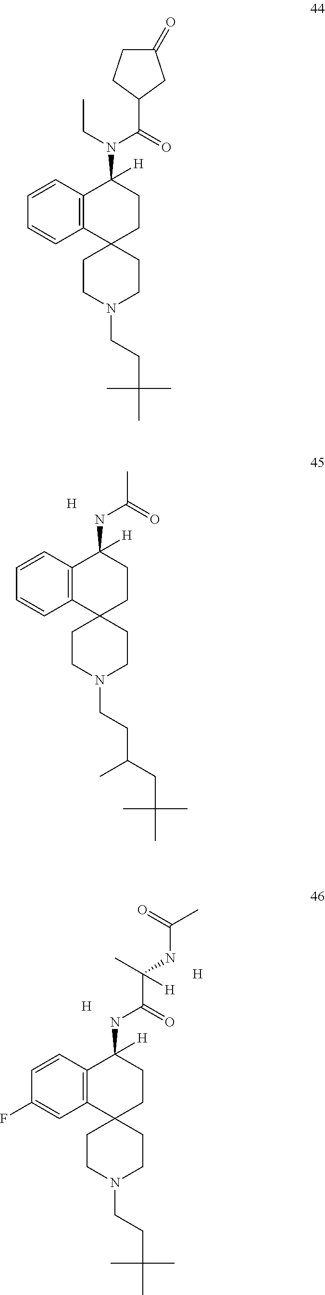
C12=C(C=CC=C1)C([H])(N(C(C1CC(=O)CC1)=O)CC)CCC21CCN(CCC(C)(C)C)CC1.C12=C(C=CC=C1)C([H])(NC(C)=O)CCC21CCN(CCC(CC(C)(C)C)C)CC1.[H].C12=C(C=CC(F)=C1)C([H])(NC(C(NC(=O)C)(C)[H])=O)CCC21CCN(CCC(C)(C)C)CC1.[H].[H]
